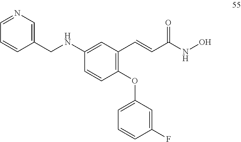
C1(OC2=CC=CC(F)=C2)=C(C=CC(NO)=O)C=C(NCC2=CN=CC=C2)C=C1
